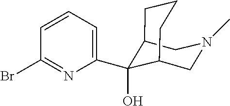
C12CN(C)CC(C1(O)C1=CC=CC(Br)=N1)CCC2
